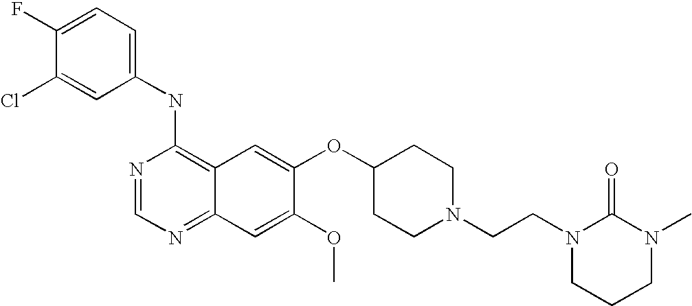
C1(NC2=C3C(=NC=N2)C=C(OC)C(OC2CCN(CCN4CCCN(C)C4=O)CC2)=C3)=CC=C(F)C(Cl)=C1
